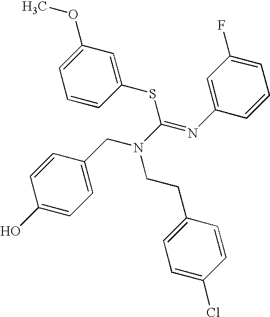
C1=C(CN(CCC2=CC=C(Cl)C=C2)C(=NC2=CC(F)=CC=C2)SC2=CC(OC)=CC=C2)C=CC(O)=C1
